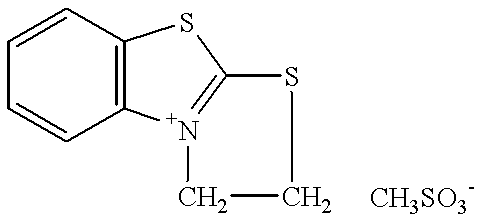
C1=CC2=C(C=C1)[N+]1=C(S2)SCC1
